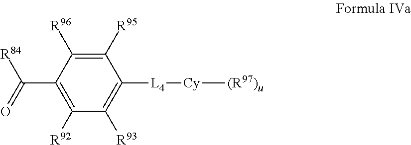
C1([R95])=C([R96])C(C([R84])=O)=C([R92])C([R93])=C1[L4][Cy][(R97)u]
